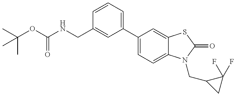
C1(CNC(OC(C)(C)C)=O)=CC(C2=CC=C3C(=C2)SC(=O)N3CC2CC2(F)F)=CC=C1
